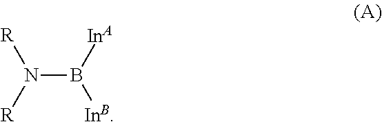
B(N([R])[R])([InA])[InB]
